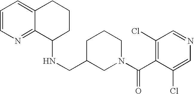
N1=C2C(=CC=C1)CCCC2NCC1CN(C(C2=C(Cl)C=NC=C2Cl)=O)CCC1
